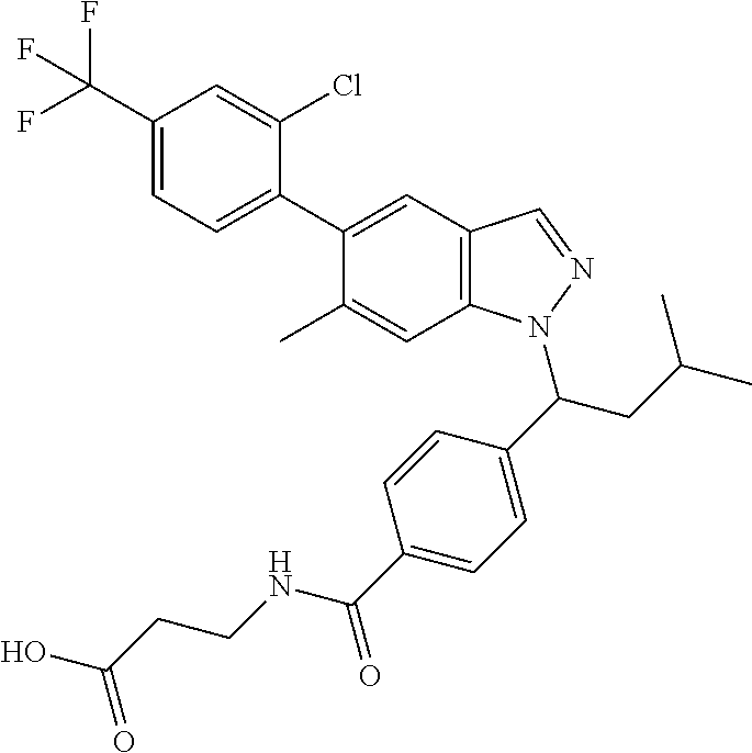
C1(C(F)(F)F)=CC=C(C2=CC3=C(C=C2C)N(C(CC(C)C)C2=CC=C(C(=O)NCCC(=O)O)C=C2)N=C3)C(Cl)=C1
